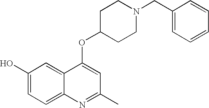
C1(O)=CC=C2C(=C1)C(OC1CCN(CC3=CC=CC=C3)CC1)=CC(C)=N2
